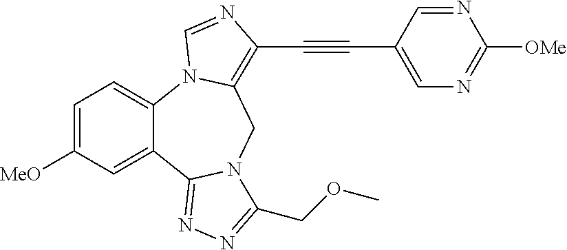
C1=C([MeO])C=C2C(=C1)N1C(=C(C#CC3=CN=C([OMe])N=C3)N=C1)CN1C2=NN=C1COC
